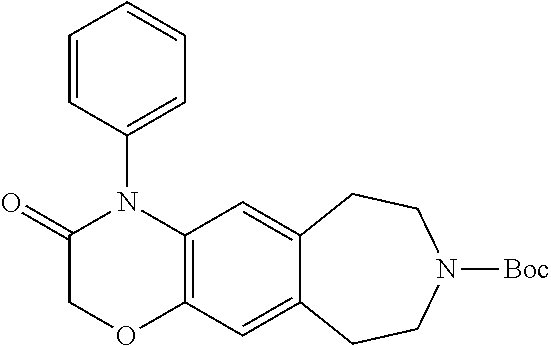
C1(=O)COC2=C(N1C1=CC=CC=C1)C=C1C(=C2)CCN([Boc])CC1
